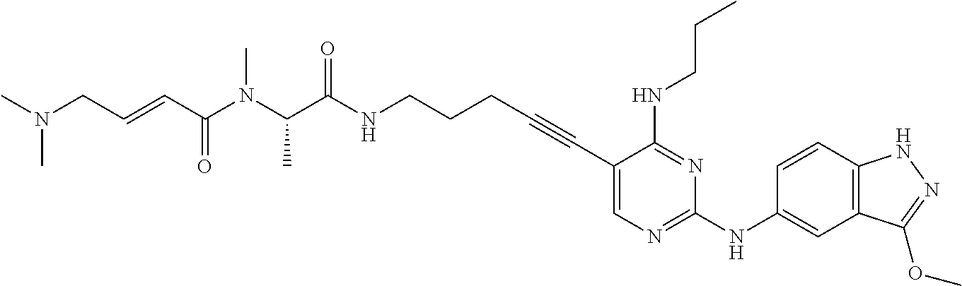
C1(C#CCCCNC(C(C)N(C)C(C=CCN(C)C)=O)=O)=CN=C(NC2=CC3=C(C=C2)NN=C3OC)N=C1NCCC
